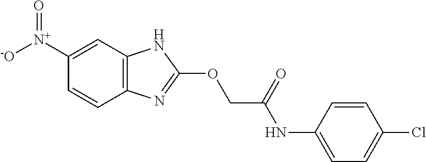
C12=C(C=C([N+]([-O])=O)C=C1)NC(OCC(NC1=CC=C(Cl)C=C1)=O)=N2
